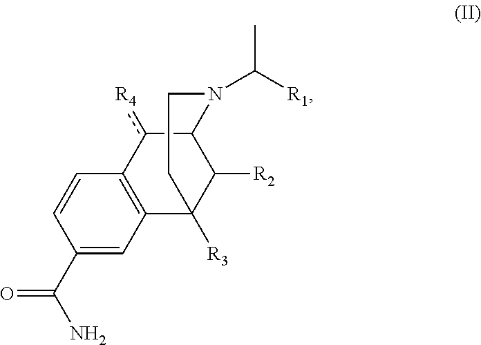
C1(C(N)=O)=CC2=C(C=C1)c([R4])C1C([R2])C2([R3])CCN1C([R1])C
